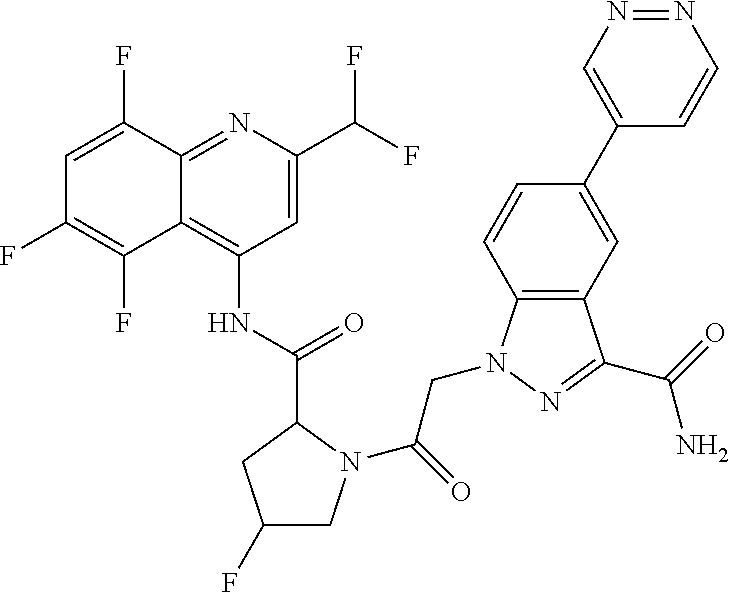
C1=C(C(F)F)N=C2C(=C1NC(C1CC(F)CN1C(=O)CN1C3=C(C(C(=O)N)=N1)C=C(C1=CN=NC=C1)C=C3)=O)C(F)=C(F)C=C2F
